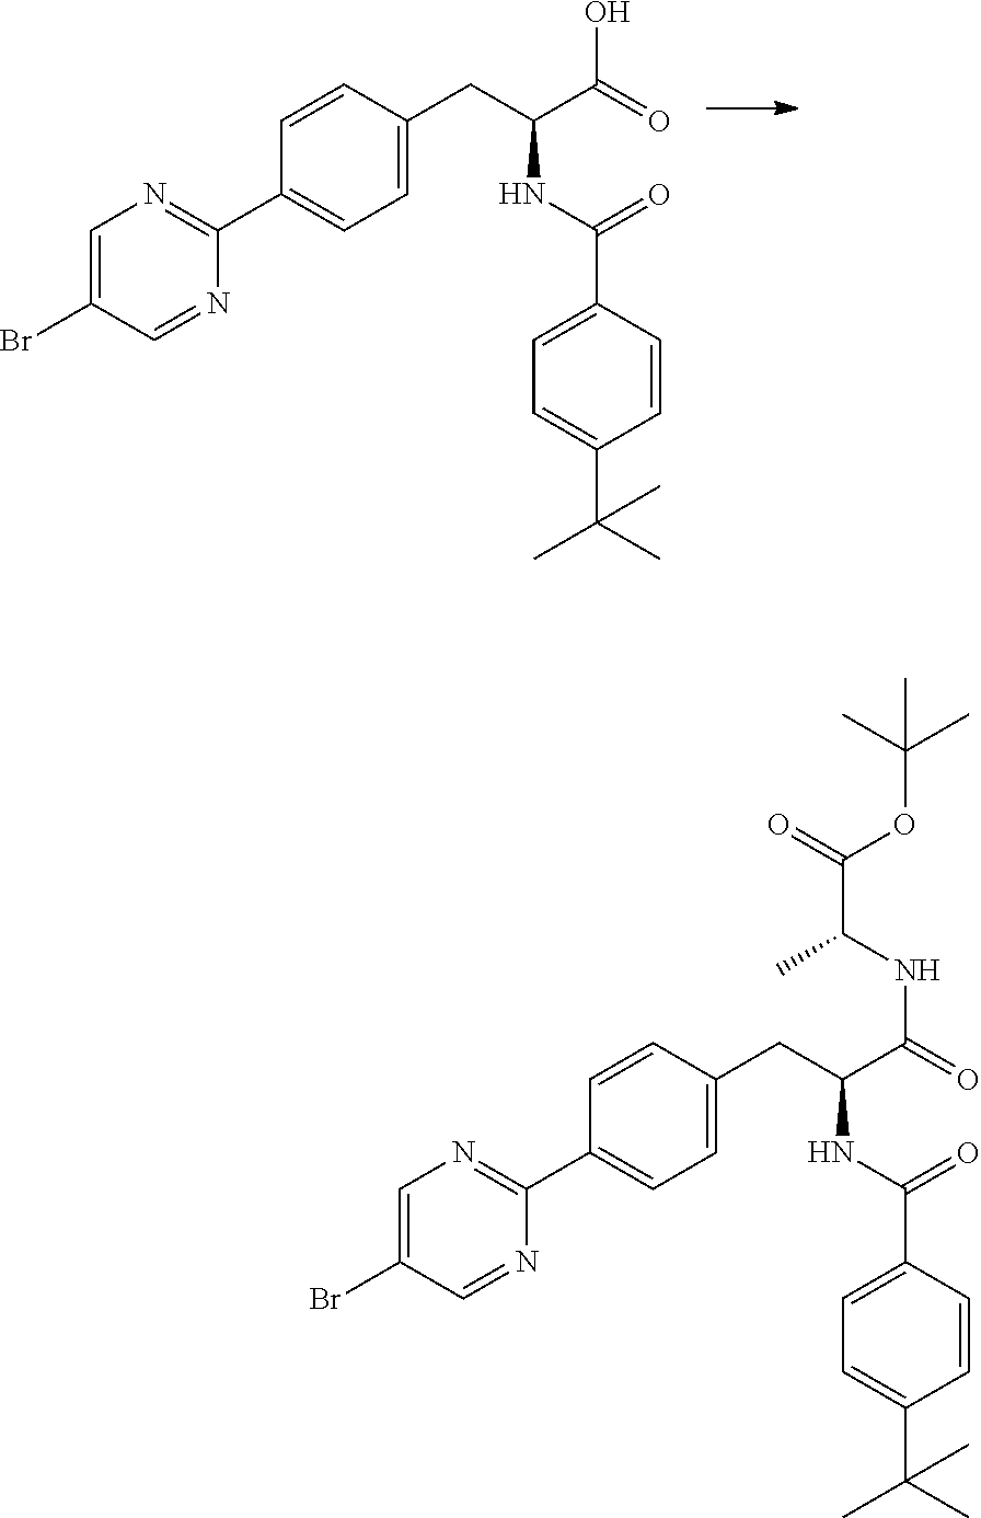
BrC1=CN=C(C2=CC=C(CC(C(=O)O)NC(C3=CC=C(C(C)(C)C)C=C3)=O)C=C2)N=C1.BrC1=CN=C(C2=CC=C(CC(C(=O)NC(C(=O)OC(C)(C)C)C)NC(C3=CC=C(C(C)(C)C)C=C3)=O)C=C2)N=C1
